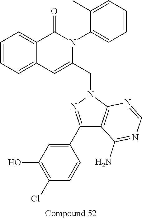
C1=CC=C2C(=C1)C(=O)N(C1=CC=CC=C1C)C(CN1N=C(C3=CC(O)=C(Cl)C=C3)C3=C1N=CN=C3N)=C2
